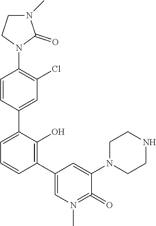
C1=CC(C2=CC=CC(C3=CN(C)=C(=O)C(N4CCNCC4)=C3)=C2O)=CC(Cl)=C1N1C(=O)N(C)CC1
